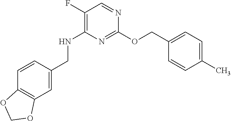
N1=C(OCC2=CC=C(C)C=C2)N=CC(F)=C1NCC1=CC2=C(C=C1)OCO2
